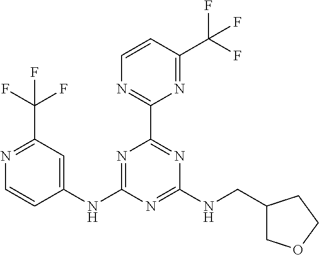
C1(NC2=NC(C3=NC=CC(C(F)(F)F)=N3)=NC(NCC3COCC3)=N2)=CC(C(F)(F)F)=NC=C1
